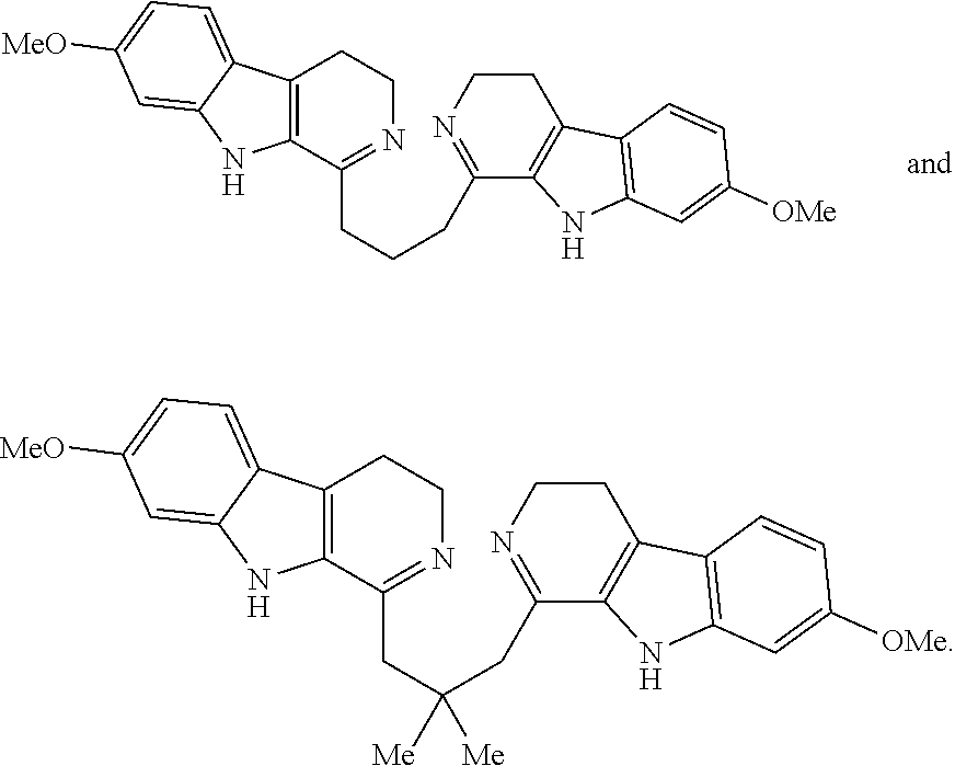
C12=C(C(CCCC3=NCCC4=C3NC3=C4C=CC([OMe])=C3)=NCC1)NC1=CC([MeO])=CC=C21.C12=C(C(CC([Me])([Me])CC3=NCCC4=C3NC3=C4C=CC([OMe])=C3)=NCC1)NC1=CC([MeO])=CC=C21
